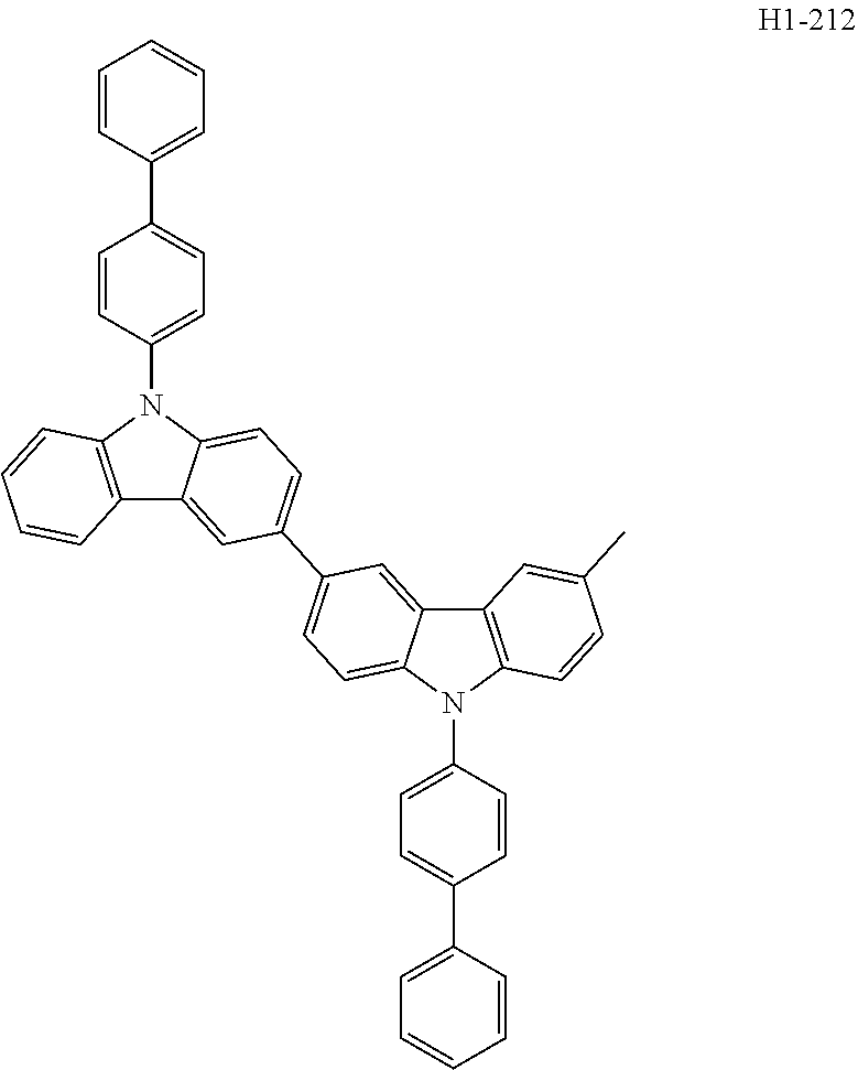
C12=C(N(C3=CC=C(C4=CC=CC=C4)C=C3)C3=CC=C(C4=CC=C5C(=C4)C4=C(C=CC(C)=C4)N5C4=CC=C(C5=CC=CC=C5)C=C4)C=C13)C=CC=C2
